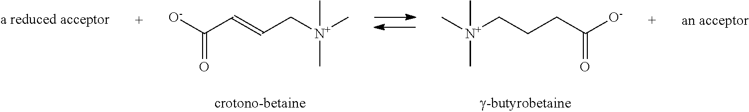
[O-]C(=O)C=CC[N+](C)(C)C.C[N+](C)(CCCC(=O)[O-])C
